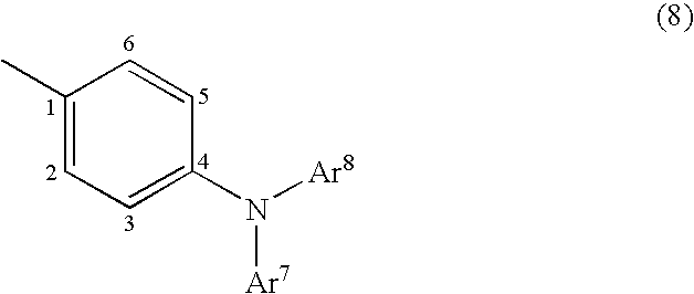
C1(C)=CC=C(N([Ar8])[Ar7])C=C1
